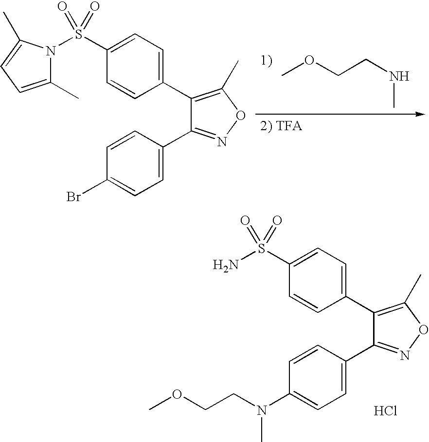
COCCNC.C1(C)=CC=C(C)N1S(=O)(C1=CC=C(C2=C(C)ON=C2C2=CC=C(Br)C=C2)C=C1)=O.NS(=O)(C1=CC=C(C2=C(C)ON=C2C2=CC=C(N(CCOC)C)C=C2)C=C1)=O.Cl
